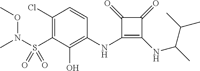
C1(Cl)=C(S(N(C)OC)(=O)=O)C(O)=C(NC2=C(NC(C(C)C)C)C(=O)C2=O)C=C1
